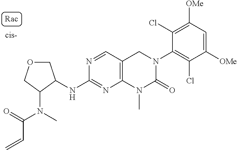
C1(NC2COCC2N(C(=O)C=C)C)=NC2=C(C=N1)CN(C1=C(Cl)C([OMe])=CC([OMe])=C1Cl)C(=O)N2C
